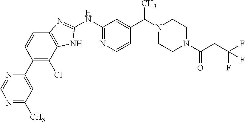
N1=C(C)C=C(C2=C(Cl)C3=C(C=C2)N=C(NC2=NC=CC(C(N4CCN(C(CC(F)(F)F)=O)CC4)C)=C2)N3)N=C1
